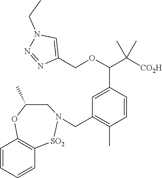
C1=CC=CC2=C1OC(C)CN(CC1=C(C)C=CC(C(C([CO2H])(C)C)OCC3=CN(CC)N=N3)=C1)[SO2]2
